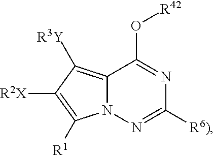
C12=C([R3Y])C([R2X])=C([R1])N1N=C([R6)])N=C2O[R42]
